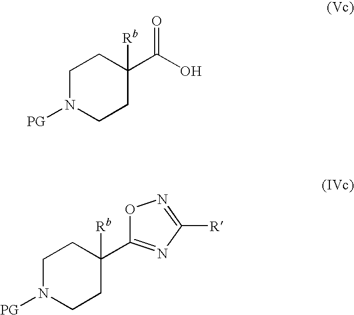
C1N([PG])CCC(C(O)=O)([Rb])C1.C1N([PG])CCC([Rb])(C2=NC([R])=NO2)C1
